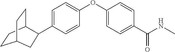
C1=C(C2C3CCC(CC3)C2)C=CC(OC2=CC=C(C(NC)=O)C=C2)=C1
